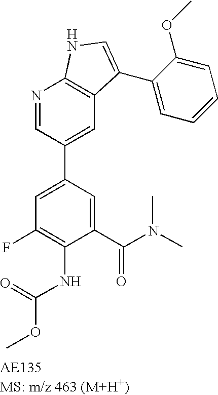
N1=CC(C2=CC(F)=C(NC(OC)=O)C(C(N(C)C)=O)=C2)=CC2=C1NC=C2C1=CC=CC=C1OC
